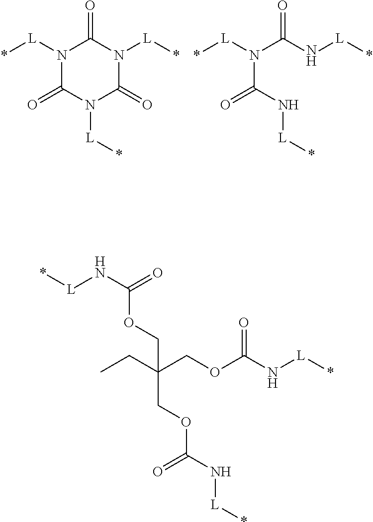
N1([L]*)C(=O)N([L]*)C(=O)N([L]*)C1=O.N(C(N[L]*)=O)(C(N[L]*)=O)[L]*.*[L]NC(=O)OCC(COC(=O)N[L]*)(CC)COC(=O)N[L]*
